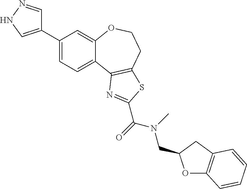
C1(C2=CNN=C2)=CC=C2C(=C1)OCCC1=C2N=C(C(=O)N(C)CC2OC3=C(C2)C=CC=C3)S1
